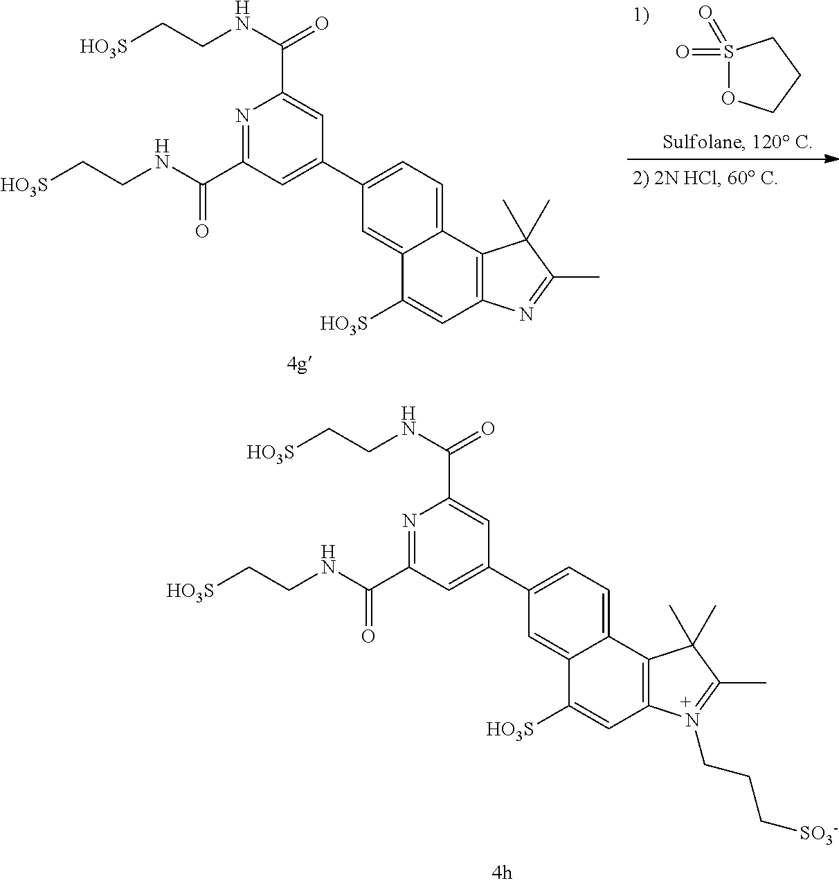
N1=C(C(NCC[HO3S])=O)C=C(C2=CC=C3C(=C2)C([HO3S])=CC2=C3C(C)(C)C(C)=N2CCC[SO3-])C=C1C(NCC[HO3S])=O.S1(=O)(=O)OCCC1.N1=C(C(NCC[HO3S])=O)C=C(C2=CC=C3C(=C2)C([HO3S])=CC2=C3C(C)(C)C(C)=N2)C=C1C(NCC[HO3S])=O
